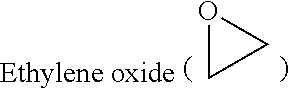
O1CC1
